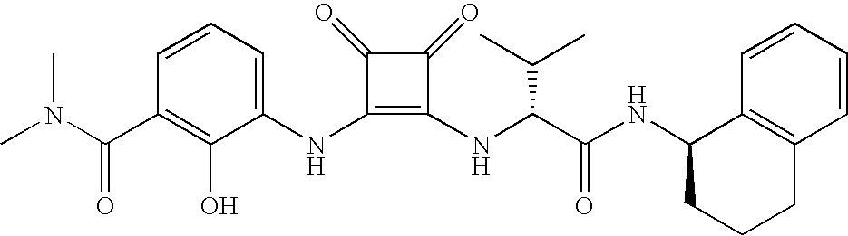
CN(C(C1=C(O)C(NC2=C(NC(C(NC3CCCC4=C3C=CC=C4)=O)C(C)C)C(=O)C2=O)=CC=C1)=O)C
